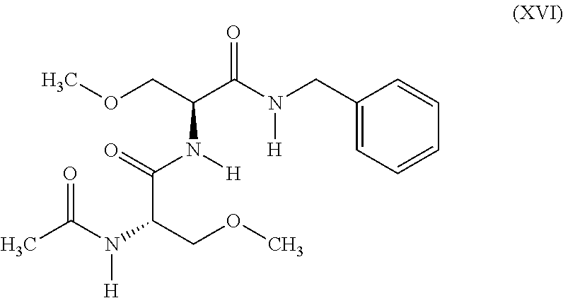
COCC(C(N(CC1=CC=CC=C1)[H])=O)N([H])C(=O)C(COC)N(C(C)=O)[H]
